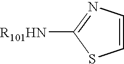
C1=CN=C([R101HN])S1
